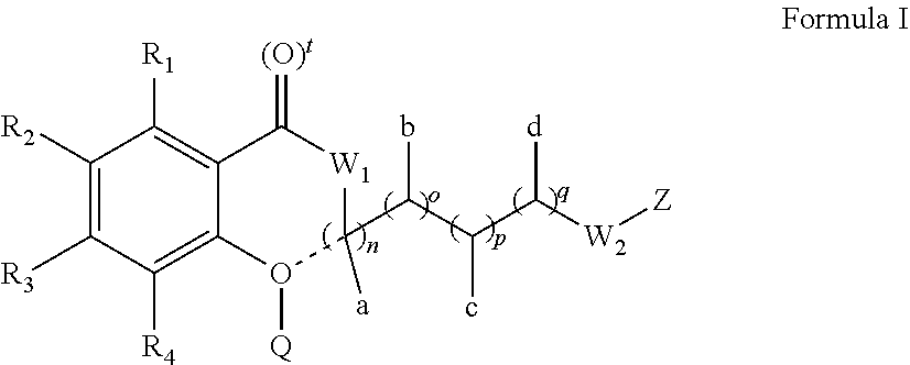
C1([R2])=C([R3])C([R4])=C2C(=C1[R1])C(=[(O)t])[W1]C(C(C(C([W2][Z])[d])c)b)([a])O2[Q]
